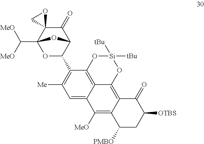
C1(=O)C2(C3(C([MeO])[MeO])OC(C4=C([Me])C=C5C6=C4O[Si]([tBu])([tBu])OC6=C4C(=C5[MeO])C([PMBO])CC([OTBS])C4=O)C1O3)OC2
